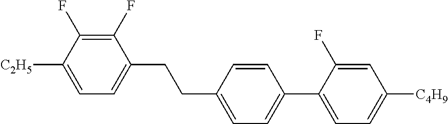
C1(F)=C(F)C([C2H5])=CC=C1CCC1=CC=C(C2=CC=C([C4H9])C=C2F)C=C1
